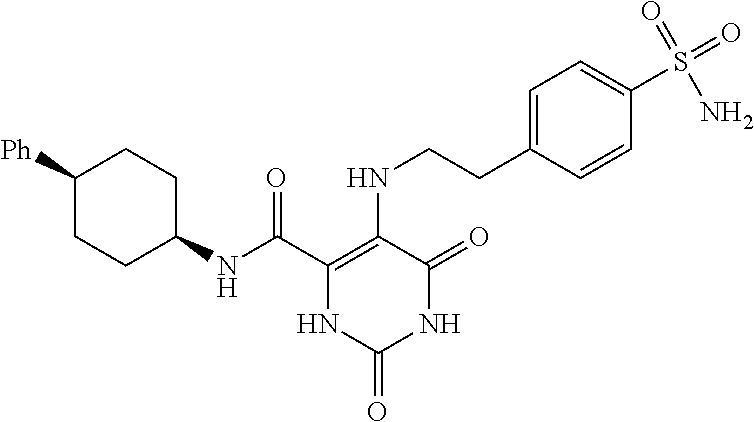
C(C1=C(NCCC2=CC=C(S(=O)(=O)N)C=C2)C(=O)NC(=O)N1)(=O)NC1CCC([Ph])CC1
